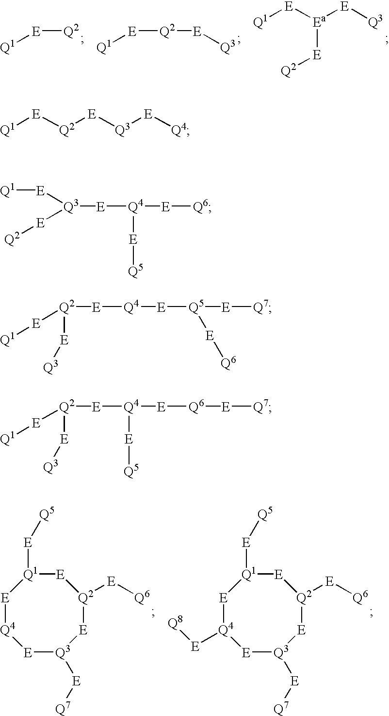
[E]1[Q4][E][Q3]([E][Q7])[E][Q2]([E][Q6])[E][Q1]1[E][Q5].[E]1[Q4]([E][Q8])[E][Q3]([E][Q7])[E][Q2]([E][Q6])[E][Q1]1[E][Q5].[Q1][E][Q2].[Q1][E][Q2][E][Q3].[Q1][E][Ea]([E][Q3])[E][Q2].[Q1][E][Q2]([E][Q4][E][Q5]([E][Q7])[E][Q6])[E][Q3].[Q1][E][Q2]([E][Q4]([E][Q6][E][Q7])[E][Q5])[E][Q3].[Q1][E][Q2][E][Q3][E][Q4].[Q2][E][Q3]([E][Q4]([E][Q6])[E][Q5])[E][Q1]
